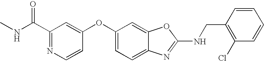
C1(C(NC)=O)=NC=CC(OC2=CC=C3C(=C2)OC(NCC2=C(Cl)C=CC=C2)=N3)=C1
